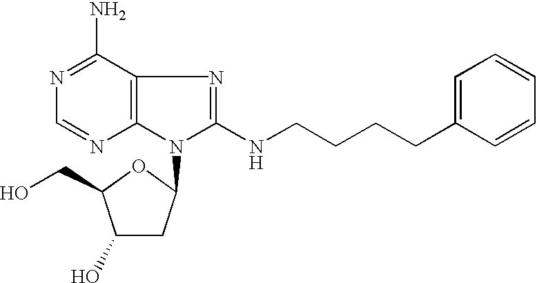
N1=C(N)C2=C(N=C1)N(C1CC(O)C(CO)O1)C(NCCCCC1=CC=CC=C1)=N2
